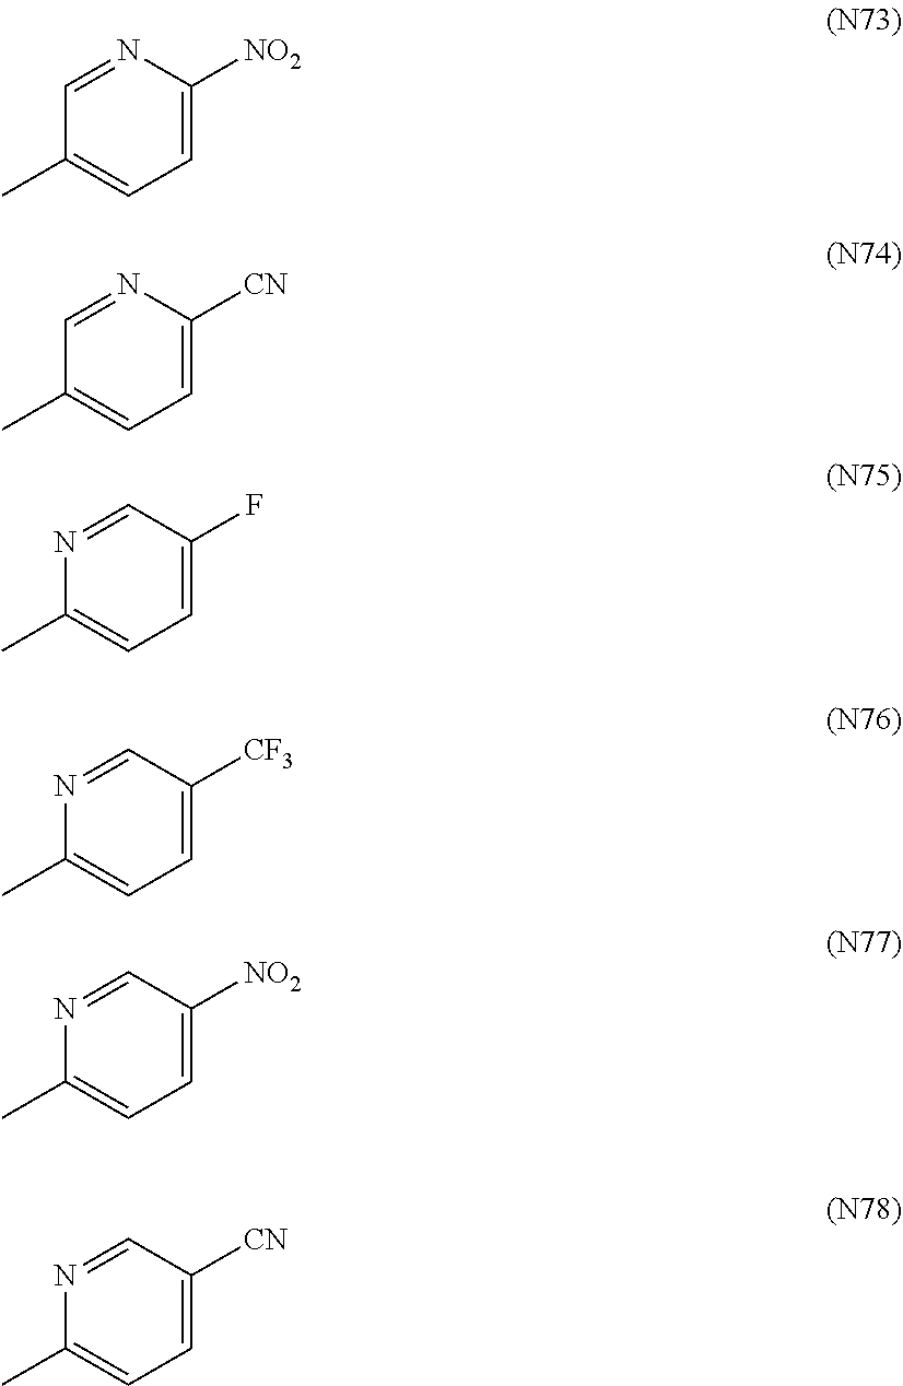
C1=NC([NO2])=CC=C1C.C1=NC([CN])=CC=C1C.N1=CC(F)=CC=C1C.N1=CC([CF3])=CC=C1C.N1=CC([NO2])=CC=C1C.N1=CC([CN])=CC=C1C
